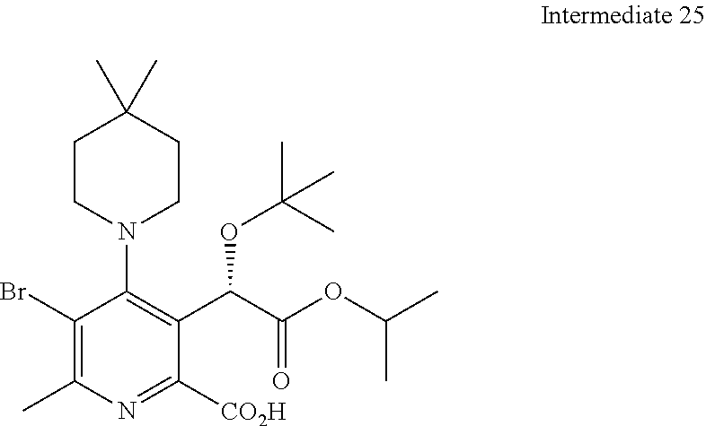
C1(Br)=C(C)N=C([CO2H])C(C(C(OC(C)C)=O)OC(C)(C)C)=C1N1CCC(C)(C)CC1
